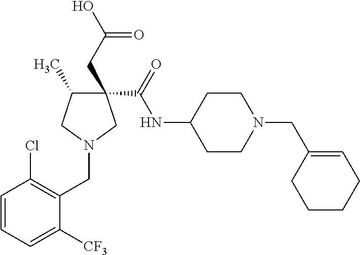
C1(C(NC2CCN(CC3=CCCCC3)CC2)=O)(CC(=O)O)C(C)CN(CC2=C(Cl)C=CC=C2[CF3])C1
